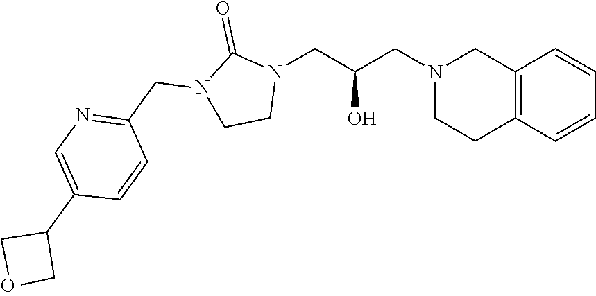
C12=C(C=CC=C1)CCN(CC(CN1C(=[O|])N(CC3=NC=C(C4C[O|]C4)C=C3)CC1)O)C2
